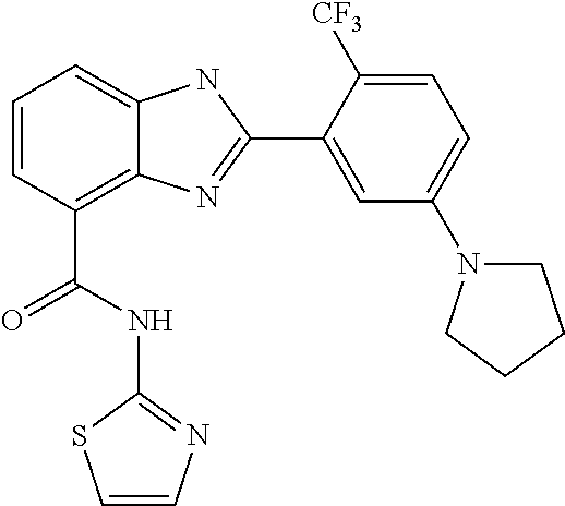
C1=CC(C(NC2=NC=CS2)=O)=C2C(=C1)NC(C1=CC(N3CCCC3)=CC=C1[CF3])=N2
